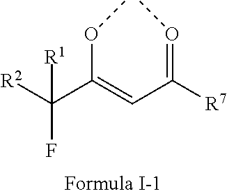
[R2]C(C(=CC([R7])=OC)OC)([R1])F
